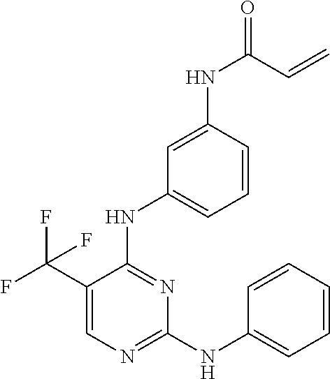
N(C1=NC=C(C(F)(F)F)C(NC2=CC=CC(NC(C=C)=O)=C2)=N1)C1=CC=CC=C1
